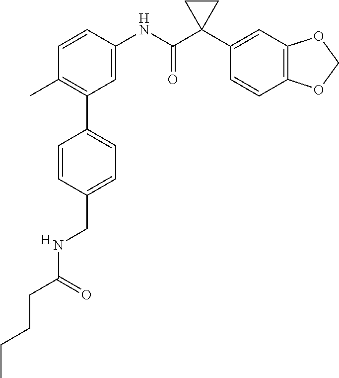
C1=C(NC(C2(C3=CC4=C(C=C3)OCO4)CC2)=O)C=CC(C)=C1C1=CC=C(CNC(CCCC)=O)C=C1.[H]
